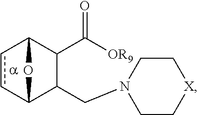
c1cC2C(CN3CC[X]CC3)C(C(=O)[OR9])C1O2
